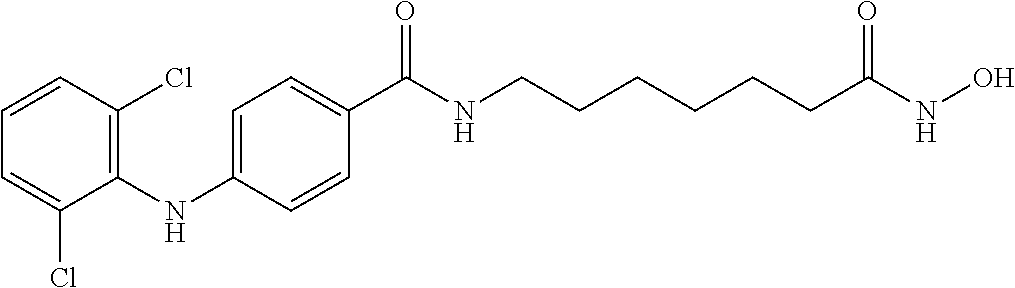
C1(NC2=CC=C(C(NCCCCCCC(NO)=O)=O)C=C2)=C(Cl)C=CC=C1Cl
